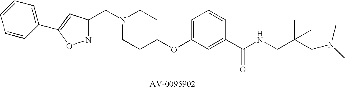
C(N1CCC(OC2=CC=CC(C(=O)NCC(CN(C)C)(C)C)=C2)CC1)C1=NOC(C2=CC=CC=C2)=C1
